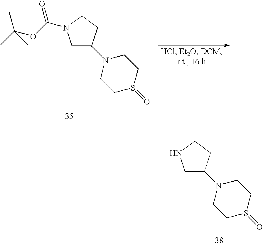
C1S(=O)CCN(C2CNCC2)C1.C1S(=O)CCN(C2CN(C(OC(C)(C)C)=O)CC2)C1
